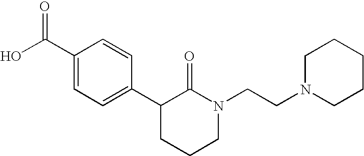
OC(C1=CC=C(C2CCCN(CCN3CCCCC3)C2=O)C=C1)=O
